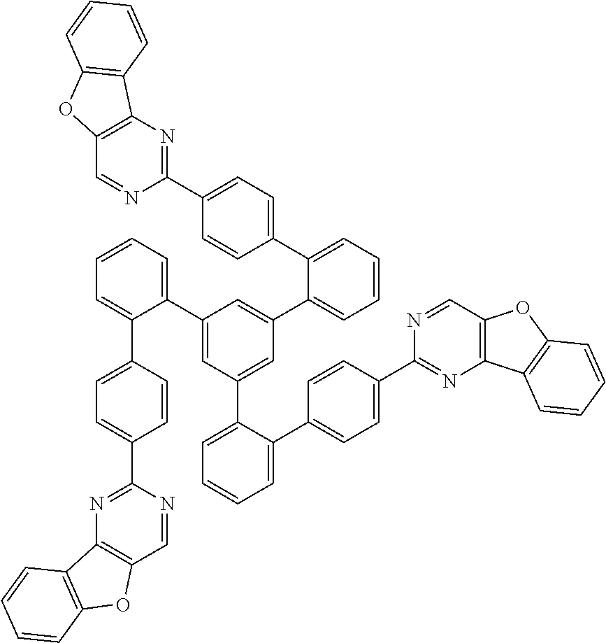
C1(C2=CC(C3=CC=CC=C3C3=CC=C(C4=NC5=C(C=N4)OC4=C5C=CC=C4)C=C3)=CC(C3=CC=CC=C3C3=CC=C(C4=NC5=C(C=N4)OC4=C5C=CC=C4)C=C3)=C2)=CC=CC=C1C1=CC=C(C2=NC3=C(C=N2)OC2=C3C=CC=C2)C=C1
